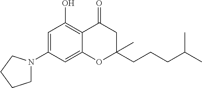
C1=C(N2CCCC2)C=C2C(=C1O)C(=O)CC(CCCC(C)C)(C)O2
